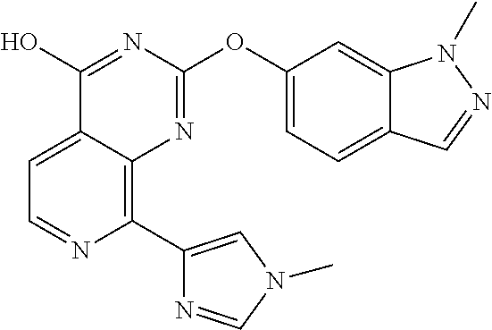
C1=C2C(=C(C3=CN(C)C=N3)N=C1)N=C(OC1=CC=C3C(=C1)N(C)N=C3)N=C2O
